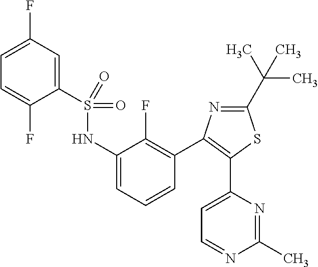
C1=C(F)C=C(S(NC2=CC=CC(C3=C(C4=CC=NC(C)=N4)SC(C(C)(C)C)=N3)=C2F)(=O)=O)C(F)=C1
